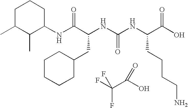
N(C(C(NC(NC(C(O)=O)CCCCN)=O)CC1CCCCC1)=O)C1C(C)C(C)CCC1.FC(C(O)=O)(F)F
